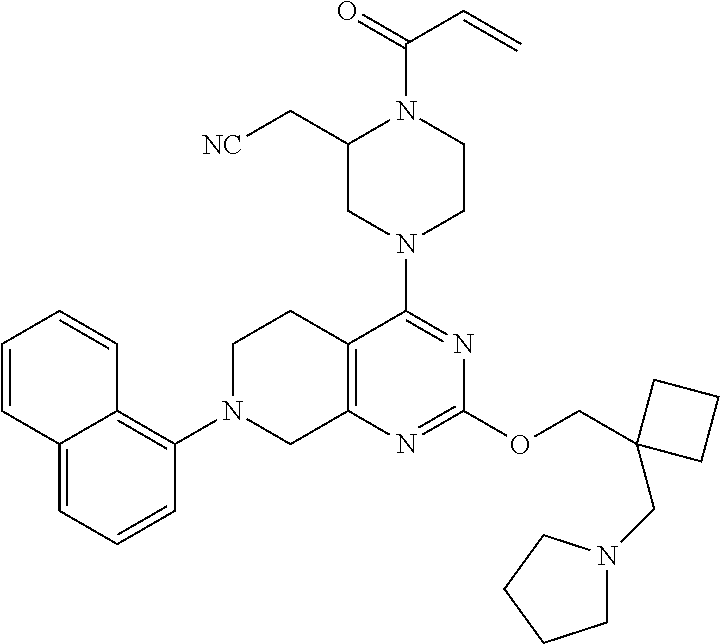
C12=CC=CC(N3CC4=C(CC3)C(N3CCN(C(=O)C=C)C(C[NC])C3)=NC(OCC3(CN5CCCC5)CCC3)=N4)=C1C=CC=C2
